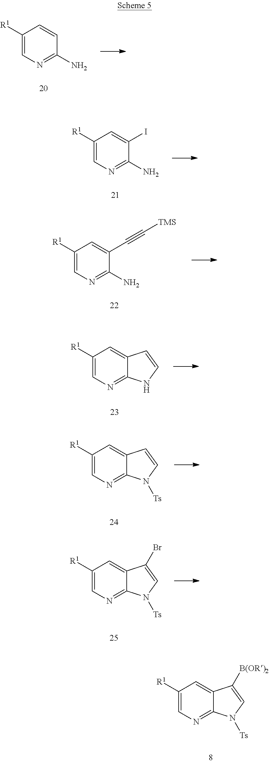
C1([R1])=CN=C2C(=C1)C([B(OR)2])=CN2[Ts].C1([R1])=CN=C(N)C=C1.C1([R1])=CN=C(N)C(I)=C1.C1([R1])=CN=C(N)C(C#C[TMS])=C1.C1([R1])=CN=C2C(=C1)C=CN2.C1([R1])=CN=C2C(=C1)C=CN2[Ts].C1([R1])=CN=C2C(=C1)C(Br)=CN2[Ts]
